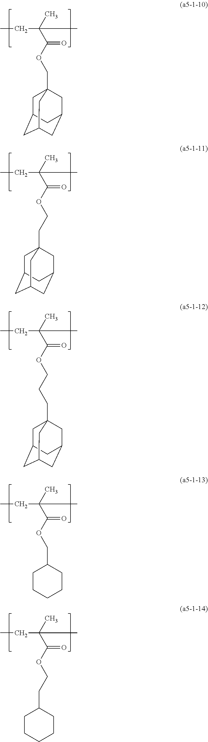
CCC(C(OCC12CC3CC(CC(C1)C3)C2)=O)(C)C.CCC(C(OCCC12CC3CC(CC(C1)C3)C2)=O)(C)C.CCC(C(OCCCC12CC3CC(CC(C1)C3)C2)=O)(C)C.CCC(C(OCC1CCCCC1)=O)(C)C.CCC(C(OCCC1CCCCC1)=O)(C)C
